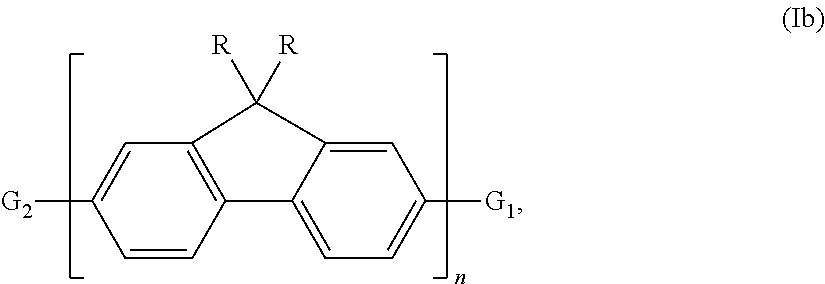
C12=C(C=C([G2])C=C1)C([R])([R])C1=CC([G1])=CC=C21
